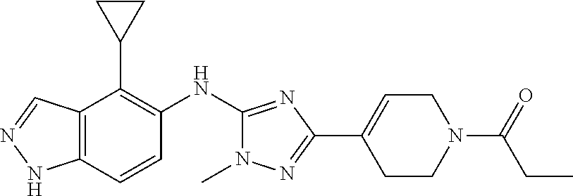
C12=C(C=CC(NC3=NC(C4=CCN(C(=O)CC)CC4)=NN3C)=C1C1CC1)NN=C2
